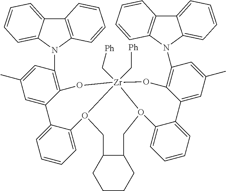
C12=C(N(C3=C4C(=CC(C)=C3)C3=CC=CC=C3O3[Zr]5(C[Ph])(C[Ph])(O4)OC4=C(N6C7=C(C8=CC=CC=C86)C=CC=C7)C=C(C)C=C4C4=CC=CC=C4O5CC4C(C3)CCCC4)C3=CC=CC=C13)C=CC=C2
